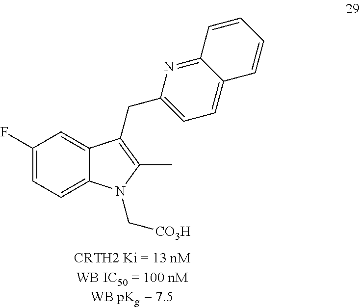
C12=CC=C(F)C=C1C(CC1=CC=C3C(=N1)C=CC=C3)=C(C)N2C[CO3H]
